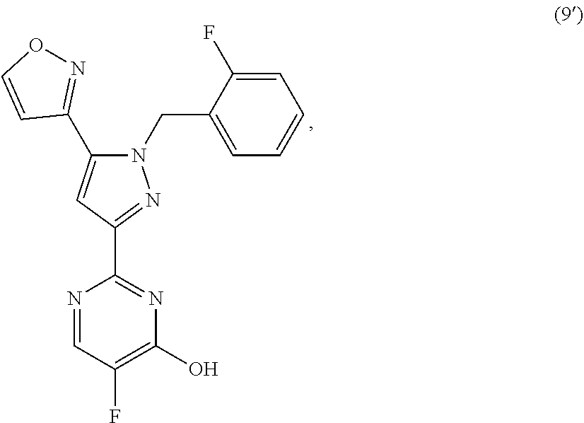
C1(C2=NOC=C2)=CC(C2=NC(O)=C(F)C=N2)=NN1CC1=CC=CC=C1F
